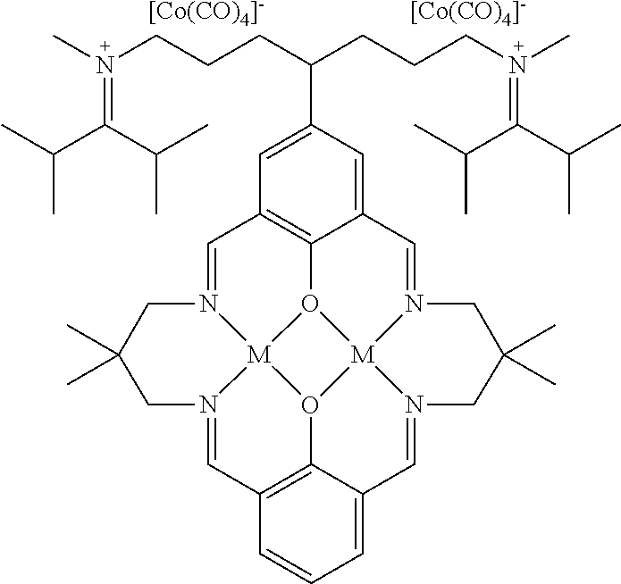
C1=N2[M]34O5C6=C1C=C(C(CCCN(C)=C(C(C)C)C(C)C)CCCN(C)=C(C(C)C)C(C)C)C=C6C=N1[M]56O3C3=C(C=N4CC(C)(C)C2)C=CC=C3C=N6CC(C)(C)C1.[[Co(CO)4]-].[[Co(CO)4]-]
